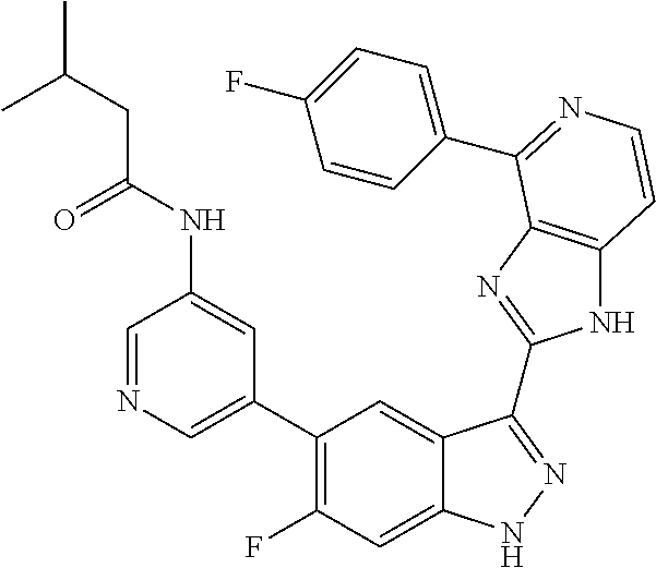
C1=C(C2=C(F)C=C3C(=C2)C(C2=NC4=C(N2)C=CN=C4C2=CC=C(F)C=C2)=NN3)C=C(NC(=O)CC(C)C)C=N1
